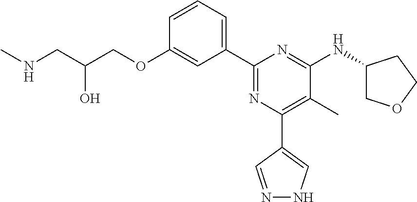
C1=CC=C(C2=NC(C3=CNN=C3)=C(C)C(NC3COCC3)=N2)C=C1OCC(CNC)O
